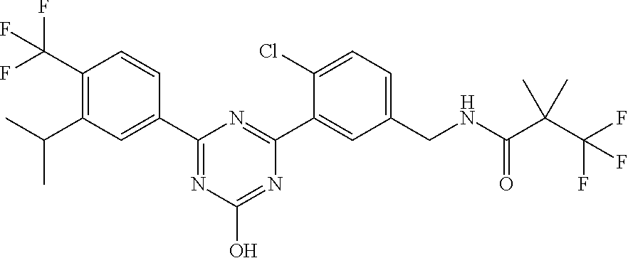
C1(C2=CC(C(C)C)=C(C(F)(F)F)C=C2)=NC(O)=NC(C2=CC(CNC(C(C(F)(F)F)(C)C)=O)=CC=C2Cl)=N1
